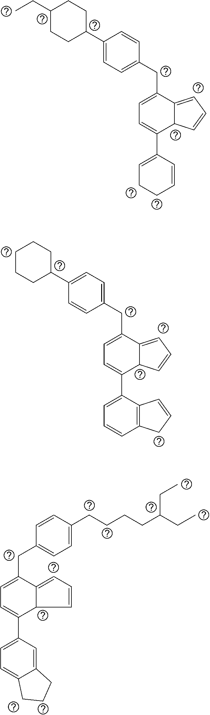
C1C(C2=CC=C(CC3=CC=C(C4=CCCC=C4)C4C3=CC=C4)C=C2)CCC(CC)C1.C1C(C2=CC=C(CC3=CC=C(C4=CC=CC5=C4C=CC5)C4C3=CC=C4)C=C2)CCCC1.C1=C(CCCCC(CC)CC)C=CC(CC2=CC=C(C3=CC=C4C(=C3)CCC4)C3C2=CC=C3)=C1
